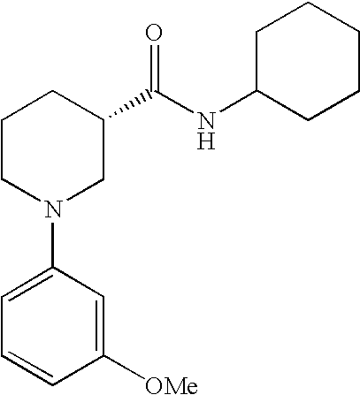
C1(N2CC(C(NC3CCCCC3)=O)CCC2)=CC=CC([OMe])=C1
